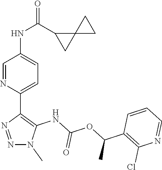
N1(C)C(NC(OC(C2=C(Cl)N=CC=C2)C)=O)=C(C2=CC=C(NC(C3CC34CC4)=O)C=N2)N=N1
